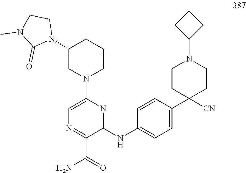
N1=C(C(=O)N)C(NC2=CC=C(C3([CN])CCN(C4CCC4)CC3)C=C2)=NC(N2CCCC(N3CCN(C)C3=O)C2)=C1
